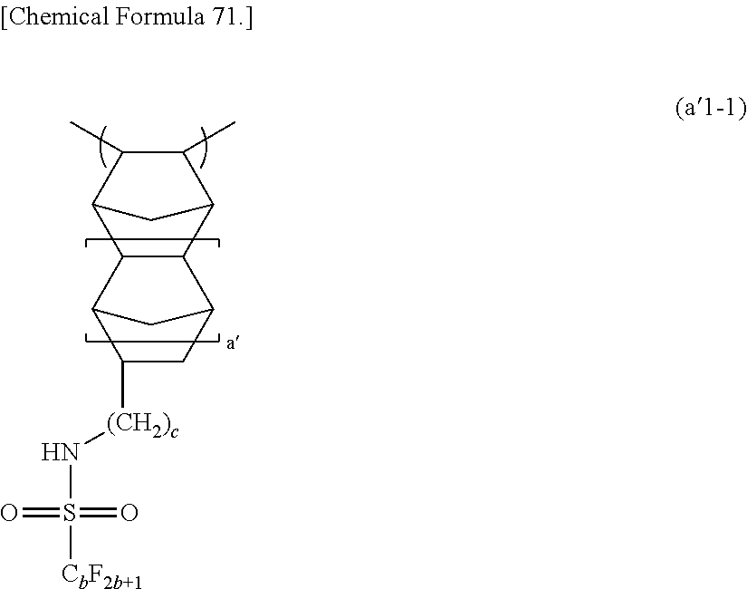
C12C(C)C(C)C(C3C1C1CC([(CH2)c]NS([CbF2b+1])(=O)=O)C3C1)C2
